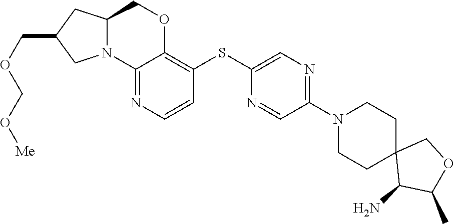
C1(N)C(C)OCC12CCN(C1=NC=C(SC3=C4OCC5CC(COCO[Me])CN5C4=NC=C3)N=C1)CC2
